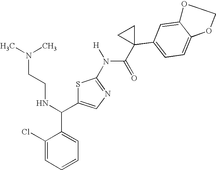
C1(Cl)=CC=CC=C1C(C1=CN=C(N(C(=O)C2(C3=CC=C4C(=C3)OCO4)CC2)[H])S1)NCCN(C)C
